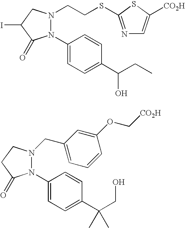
N1(C2=CC=C(C(CC)O)C=C2)N(CCSC2=NC=C([CO2H])S2)CC(I)C1=O.N1(C2=CC=C(C(CO)(C)C)C=C2)N(CC2=CC=CC(OC[CO2H])=C2)CCC1=O
